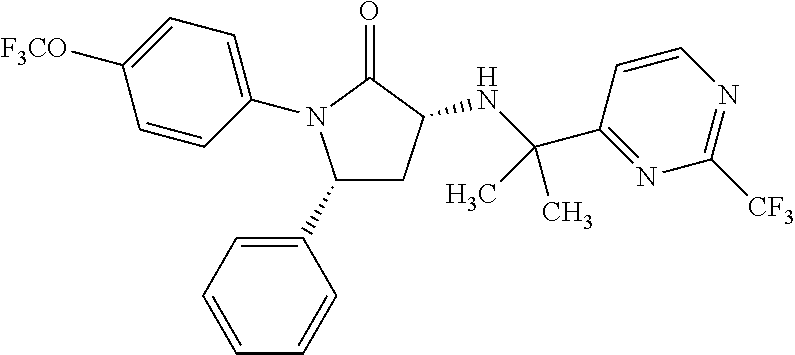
C1=CC(C(NC2CC(C3=CC=CC=C3)N(C3=CC=C([F3CO])C=C3)C2=O)(C)C)=NC([CF3])=N1
